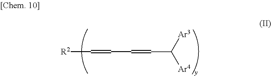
[R2]C=CC=CC([Ar4])[Ar3]
